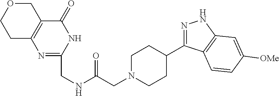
C1C2=C(COC1)C(=O)NC(CNC(=O)CN1CCC(C3=NNC4=C3C=CC([OMe])=C4)CC1)=N2
